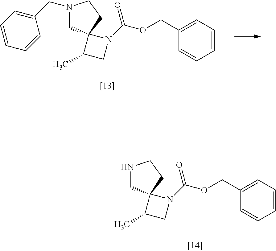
C1(COC(N2CC(C)C23CN(CC2=CC=CC=C2)CC3)=O)=CC=CC=C1.C1(COC(N2CC(C)C23CNCC3)=O)=CC=CC=C1
